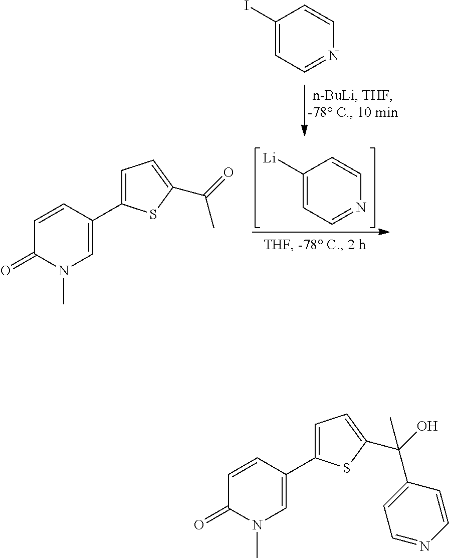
C1(I)=CC=NC=C1.C1([Li])=CC=NC=C1.C1=CC(C2=CC=C(C(=O)C)S2)=CN(C)C1=O.C1=CC(C2=CC=C(C(C3=CC=NC=C3)(O)C)S2)=CN(C)C1=O
